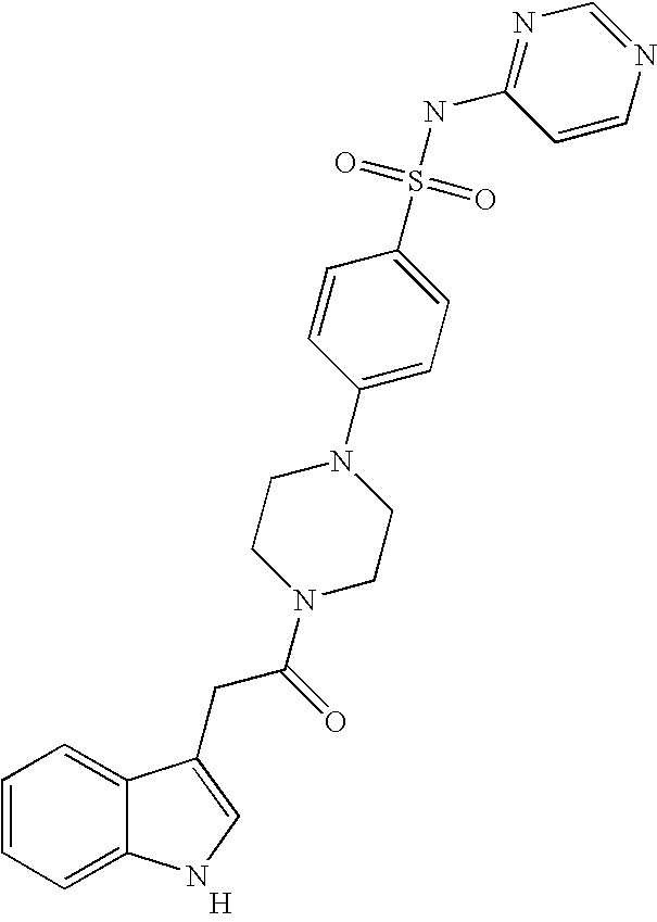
C1=CC=C2C(=C1)C(CC(N1CCN(C3=CC=C(S(=O)(=O)NC4=NC=NC=C4)C=C3)CC1)=O)=CN2.[H]
